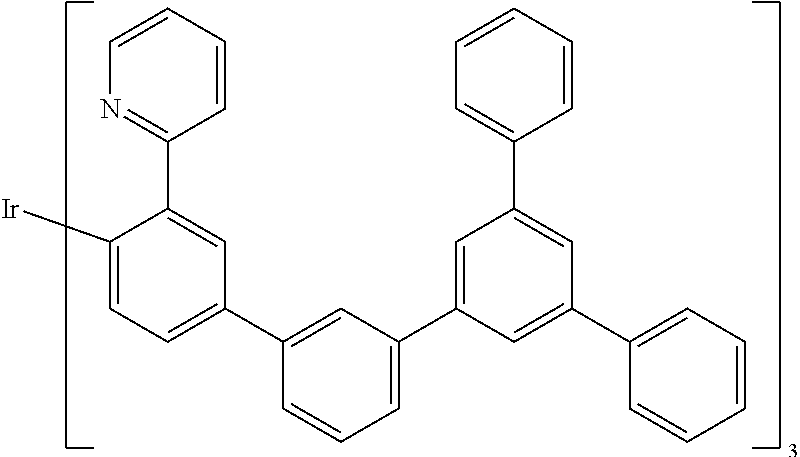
C1([Ir])=CC=C(C2=CC(C3=CC(C4=CC=CC=C4)=CC(C4=CC=CC=C4)=C3)=CC=C2)C=C1C1=NC=CC=C1
